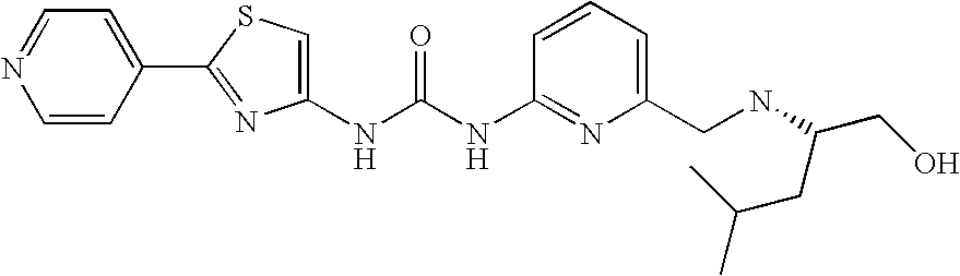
N(C(NC1=NC(CNC(CO)CC(C)C)=CC=C1)=O)C1=CSC(C2=CC=NC=C2)=N1
